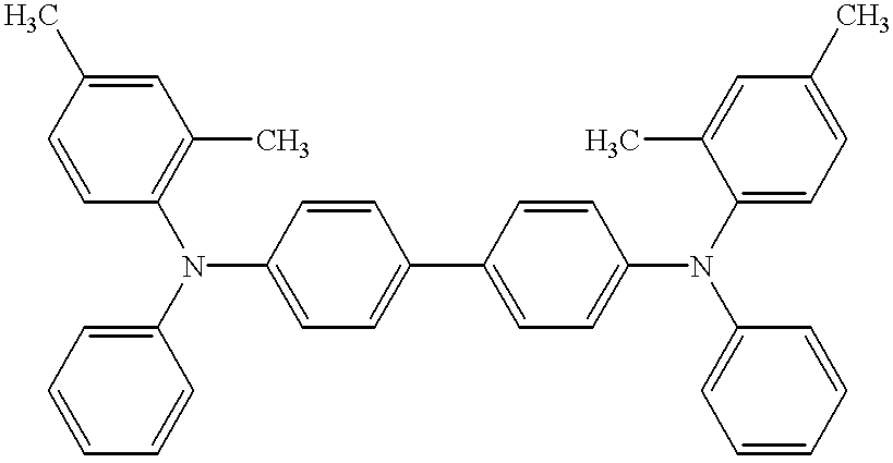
C1=CC(N(C2=CC=CC=C2)C2=CC=C(C3=CC=C(N(C4=CC=C(C)C=C4C)C4=CC=CC=C4)C=C3)C=C2)=C(C)C=C1C
